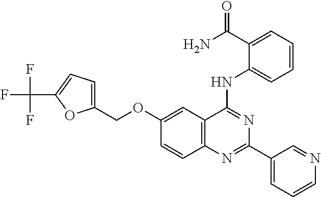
C12=C(C(NC3=CC=CC=C3C(N)=O)=NC(C3=CC=CN=C3)=N1)C=C(OCC1=CC=C(C(F)(F)F)O1)C=C2
